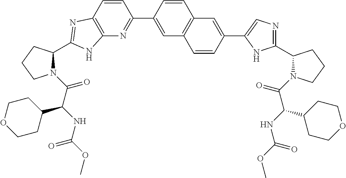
C12=C(N=C(C3=CC4=C(C=C3)C=C(C3=CN=C(C5N(C(=O)C(C6CCOCC6)NC(=O)OC)CCC5)N3)C=C4)C=C1)NC(C1N(C(=O)C(NC(=O)OC)C3CCOCC3)CCC1)=N2
